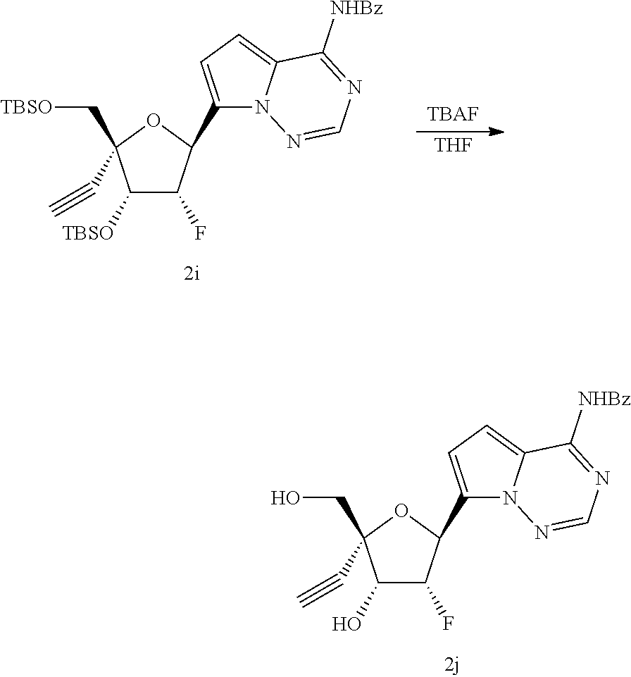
[TBAF].[THF].C1([TBSO])C(F)C(C2=CC=C3N2N=CN=C3[NHBz])OC1(C[TBSO])C#C.C1(O)C(F)C(C2=CC=C3N2N=CN=C3[NHBz])OC1(CO)C#C
